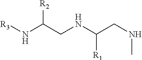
[R3]NC(CNC(CNC)[R1])[R2]
